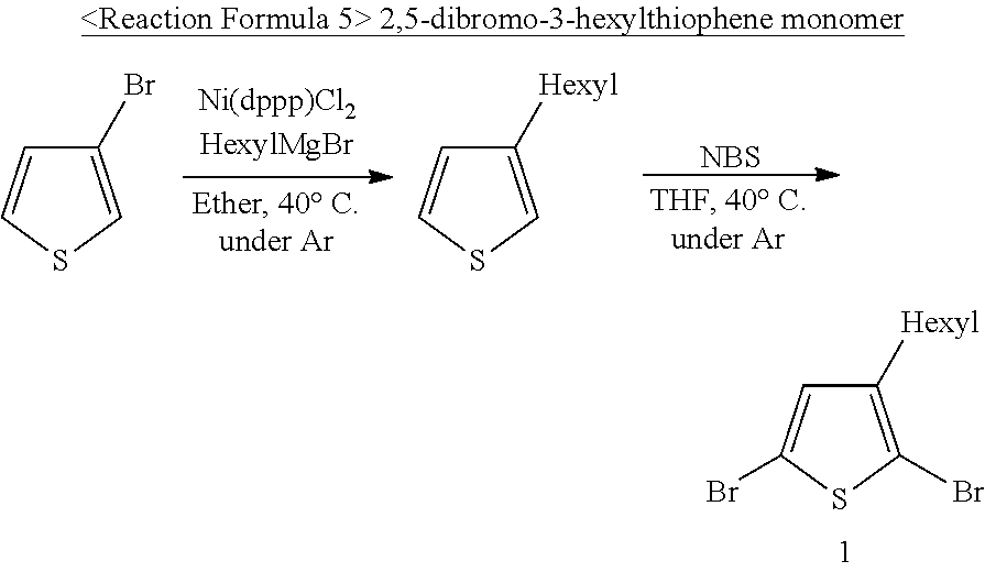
C1(Br)=CSC=C1.C1([Hexyl])=CSC=C1.[NBS].C1([Hexyl])=C(Br)SC(Br)=C1
